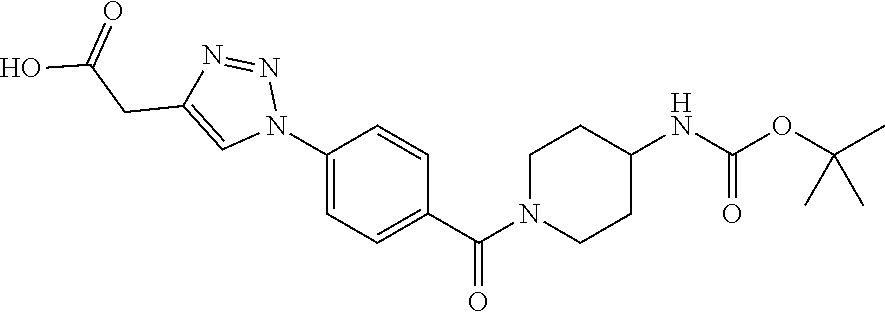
C1(N2N=NC(CC(O)=O)=C2)=CC=C(C(N2CCC([HN]C(OC(C)(C)C)=O)CC2)=O)C=C1
